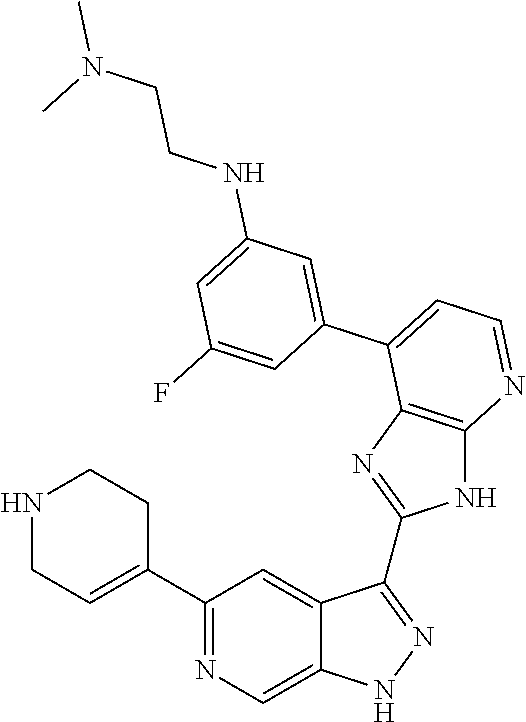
C1(C2=NC=C3C(=C2)C(C2=NC4=C(N2)N=CC=C4C2=CC(NCCN(C)C)=CC(F)=C2)=NN3)=CCNCC1
